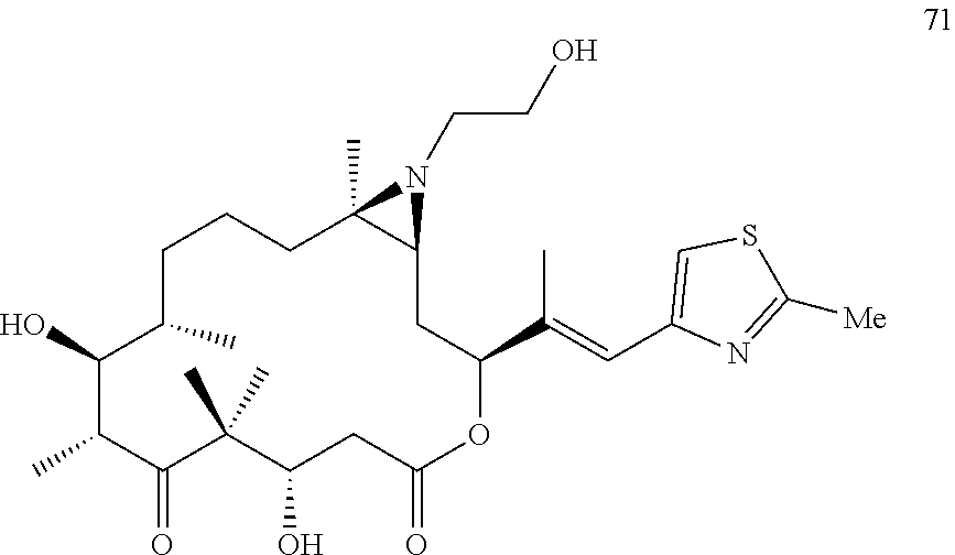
C1(O)C(C)C(=O)C(C)(C)C(O)CC(=O)OC(C(=CC2=CSC([Me])=N2)C)CC2C(C)(CCCC1C)N2CCO
